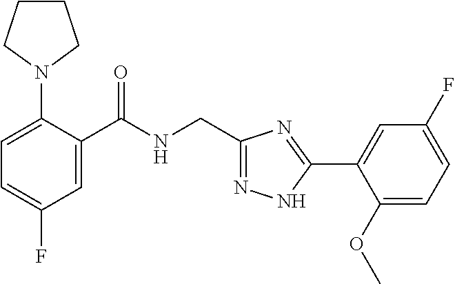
C1=C(N2CCCC2)C(C(NCC2=NNC(C3=CC(F)=CC=C3OC)=N2)=O)=CC(F)=C1
